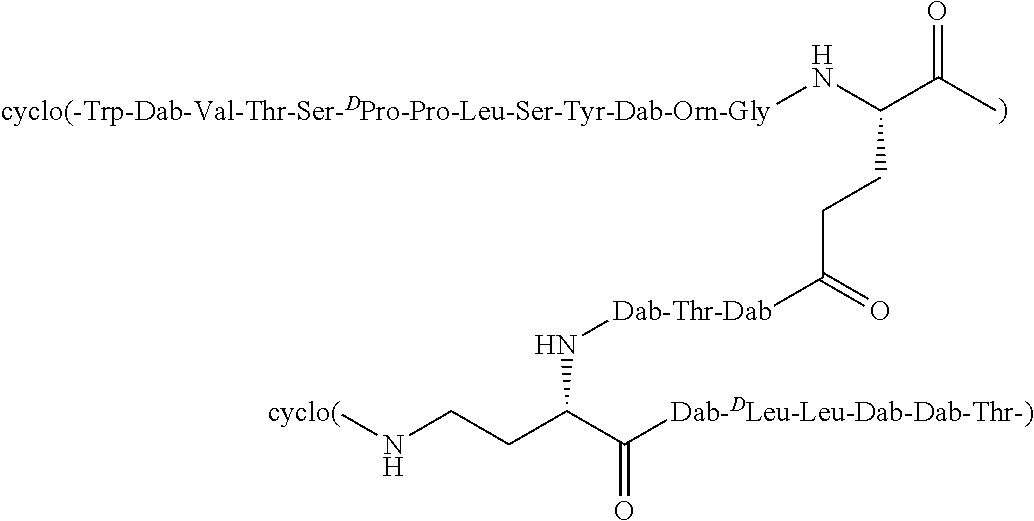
[cyclo(]NCCC(C([Dab-DLeu-Leu-Dab-Dab-Thr-)])=O)N[Dab-Thr-Dab]C(=O)CCC(C(C)=O)N[cyclo(-Trp-Dab-Val-Thr-Ser-DPro-Pro-Leu-Ser-Tyr-Dab-Orn-Gly]
